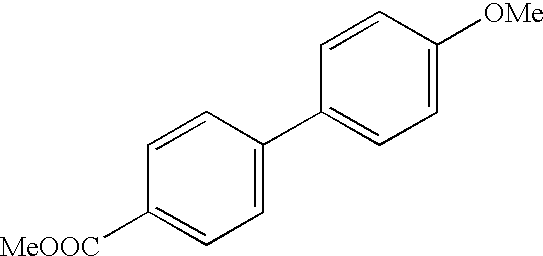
C1(C2=CC=C([MeOOC])C=C2)=CC=C([OMe])C=C1
